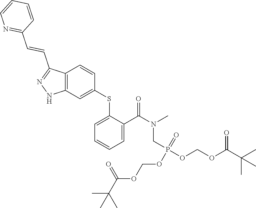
C1(SC2=CC3=C(C=C2)C(C=CC2=NC=CC=C2)=NN3)=CC=CC=C1C(N(C)CP(OCOC(C(C)(C)C)=O)(=O)OCOC(C(C)(C)C)=O)=O
